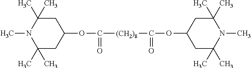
CN1C(C)(C)CC(OC(=O)[(CH2)8]C(=O)OC2CC(C)(C)N(C)C(C)(C)C2)CC1(C)C
